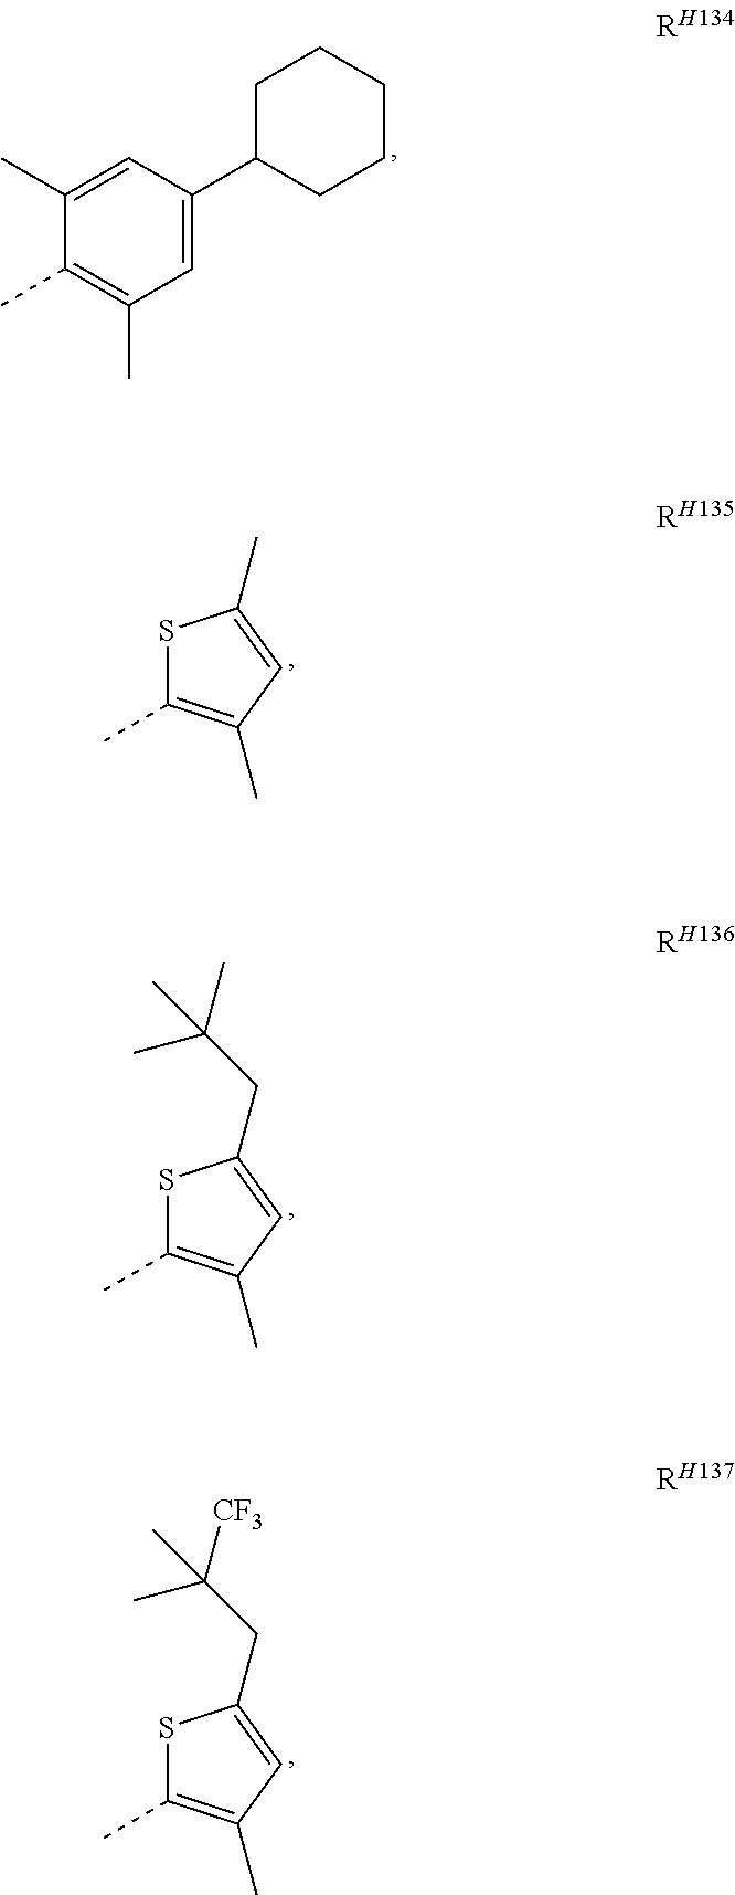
S1C(C)=C(C)C=C1C.S1C(C)=C(C)C=C1CC(C)(C)C.S1C(C)=C(C)C=C1CC(C)([CF3])C.C1=C(C2CCCCC2)C=C(C)C(C)=C1C
